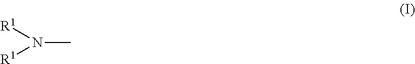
N(C)([R1])[R1]
